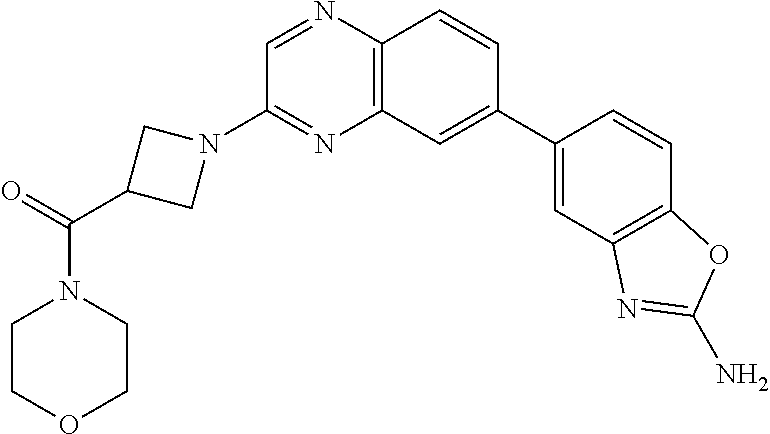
N1=C(N2CC(C(=O)N3CCOCC3)C2)C=NC2=C1C=C(C1=CC3=C(C=C1)OC(N)=N3)C=C2
